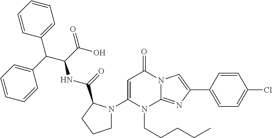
C1=C(N2CCCC2C(NC(C(C2=CC=CC=C2)C2=CC=CC=C2)C(O)=O)=O)N(CCCCC)C2=NC(C3=CC=C(Cl)C=C3)=CN2C1=O
